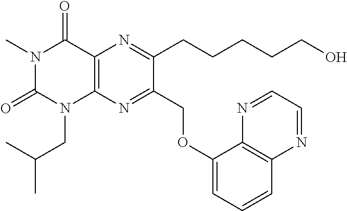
N1(C)C(=O)N(CC(C)C)C2=C(C1=O)N=C(CCCCCO)C(COC1=CC=CC3=C1N=CC=N3)=N2
